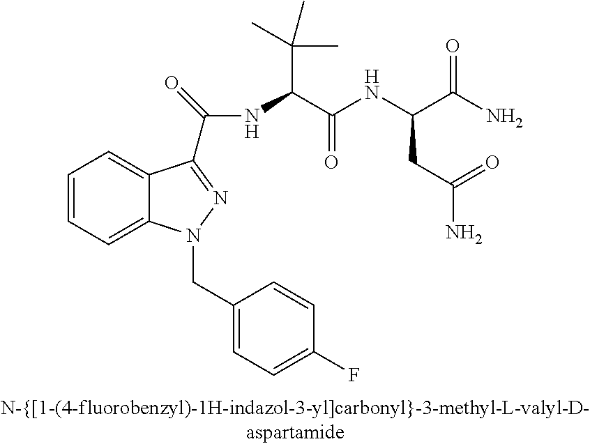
C1=CC=C2C(=C1)C(C(=O)NC(C(NC(CC(=O)N)C(=O)N)=O)C(C)(C)C)=NN2CC1=CC=C(F)C=C1
